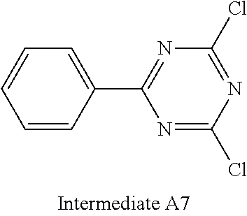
C1=CC=C(C2=NC(Cl)=NC(Cl)=N2)C=C1
